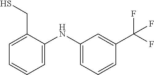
C1=C(NC2=CC=CC(C(F)(F)F)=C2)C(CS)=CC=C1
